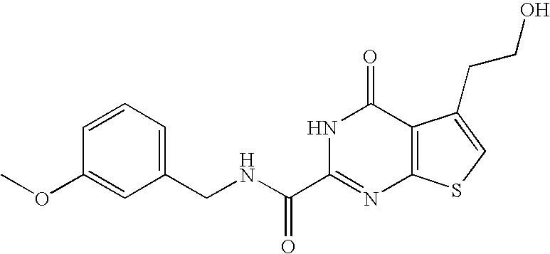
C1(CNC(C2=NC3=C(C(=O)N2)C(CCO)=CS3)=O)=CC=CC(OC)=C1
